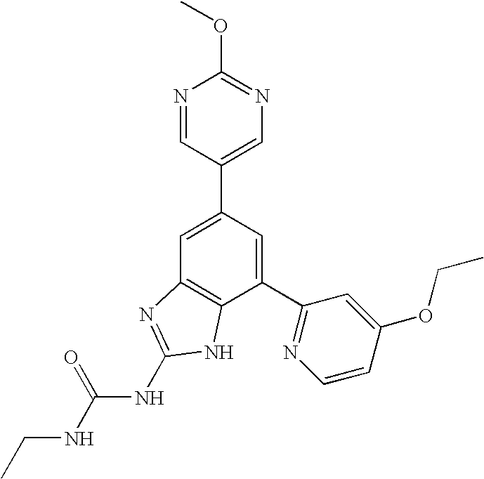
C1=C(C2=CN=C(OC)N=C2)C=C(C2=NC=CC(OCC)=C2)C2=C1N=C(NC(NCC)=O)N2
